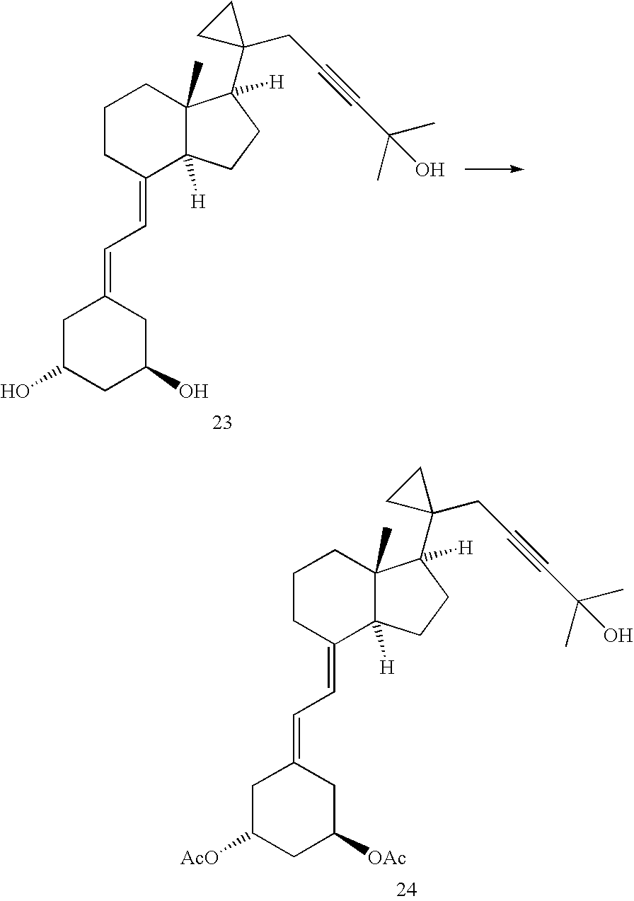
C1CC(=CC=C2CC(O)CC(O)C2)C2([H])C(C)(C1)C(C1(CC#CC(C)(C)O)CC1)([H])CC2.C1CC(=CC=C2CC([AcO])CC([OAc])C2)C2([H])C(C)(C1)C(C1(CC#CC(C)(C)O)CC1)([H])CC2
